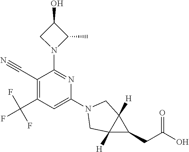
C1(C#N)=C(C(F)(F)F)C=C(N2CC3([H])C([H])(C3CC(O)=O)C2)N=C1N1C(C)C(O)C1
